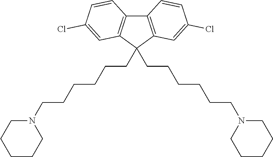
C12=C(C=C(Cl)C=C1)C(CCCCCCN1CCCCC1)(CCCCCCN1CCCCC1)C1=C2C=CC(Cl)=C1
